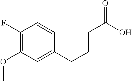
C1(F)=C(OC)C=C(CCCC(=O)O)C=C1
